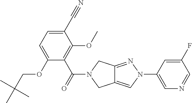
C12=CN(C3=CN=CC(F)=C3)N=C1CN(C(=O)C1=C(OC)C(C#N)=CC=C1OCC(C)(C)C)C2
